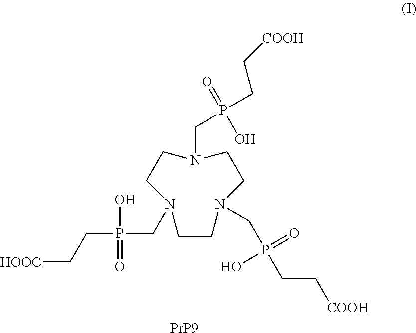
C1CN(CP(CC[COOH])(=O)O)CCN(CP(O)(=O)CC[HOOC])CCN1CP(CC[COOH])(=O)O.[PrP9]
